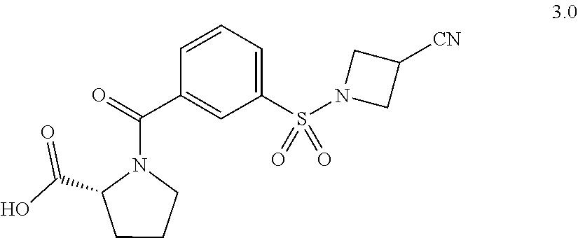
OC(C1CCCN1C(C1=CC(S(N2CC([CN])C2)(=O)=O)=CC=C1)=O)=O
